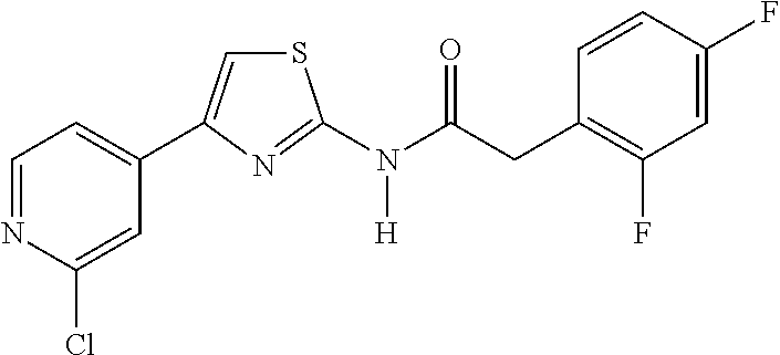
C1=NC(Cl)=CC(C2=CSC(N(C(CC3=C(F)C=C(F)C=C3)=O)[H])=N2)=C1
